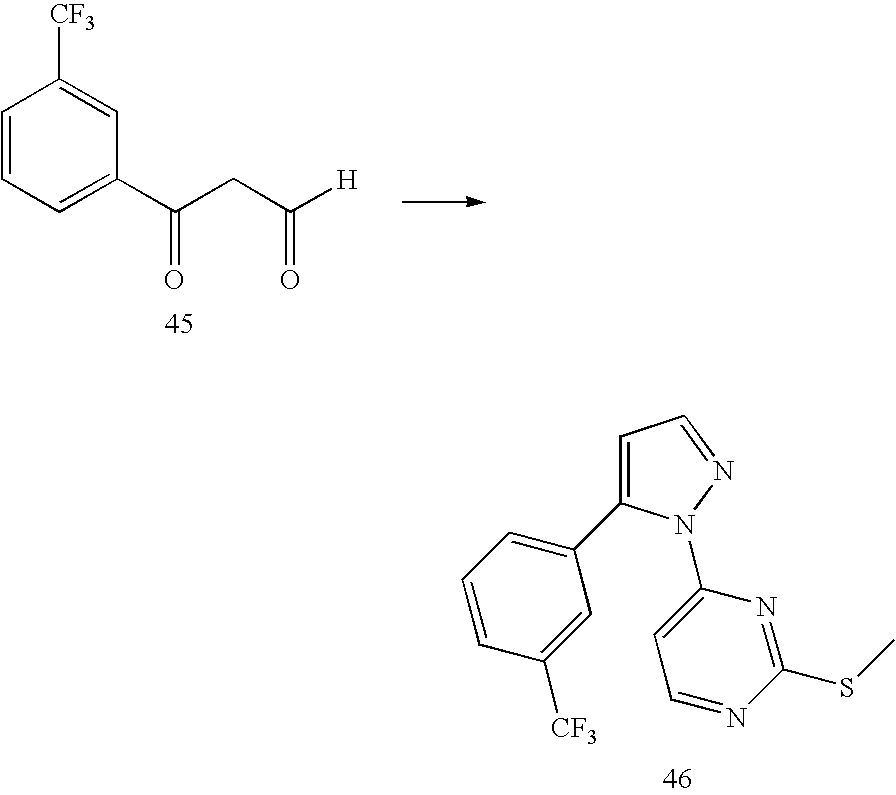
C1=CC=C(C(CC([H])=O)=O)C=C1[CF3].C1=CC([CF3])=CC(C2=CC=NN2C2=CC=NC(SC)=N2)=C1
